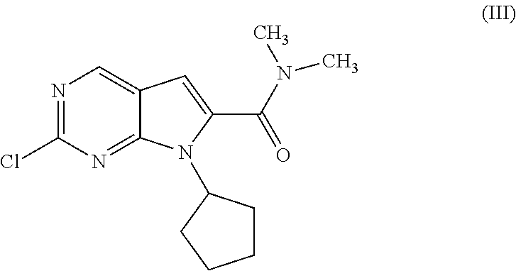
N1=C(Cl)N=C2C(=C1)C=C(C(=O)N(C)C)N2C1CCCC1
